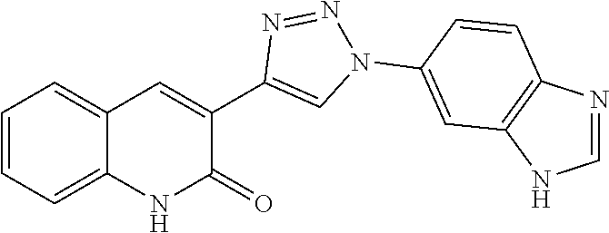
C1=CC=C2C(=C1)C=C(C1=CN(C3=CC4=C(C=C3)N=CN4)N=N1)C(=O)N2
